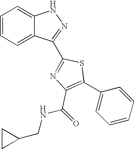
C1=CC=C2C(=C1)NN=C2C1=NC(C(NCC2CC2)=O)=C(C2=CC=CC=C2)S1
